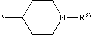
C1(*)CCN([R63])CC1
